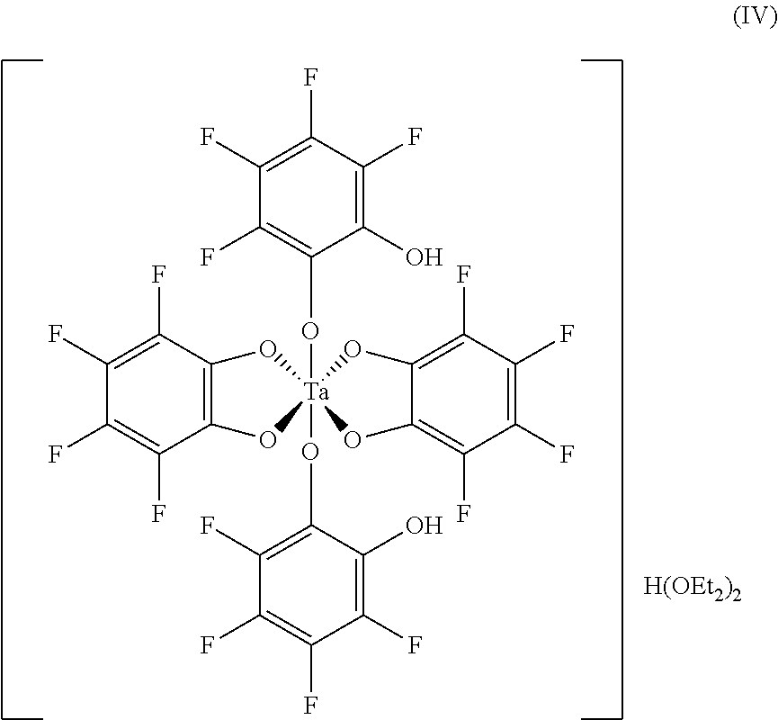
C1(F)=C(F)C2=C(C(F)=C1F)O[Ta]1(OC3=C(F)C(F)=C(F)C(F)=C3O)(O(C)C3=C(F)C(F)=C(F)C(F)=C3O)(O2)OC2=C(F)C(F)=C(F)C(F)=C2O1
